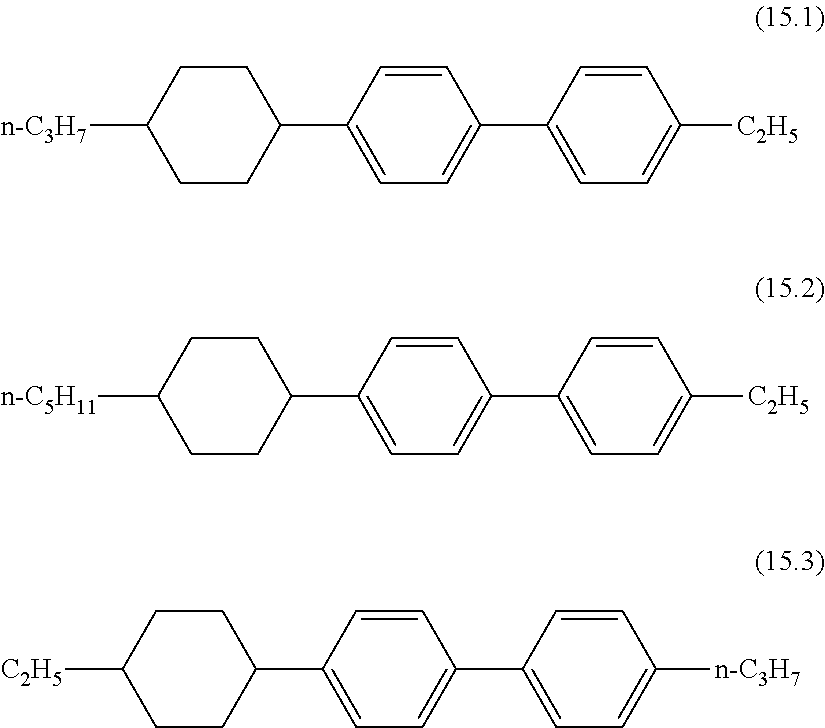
C1CC([n-C3H7])CCC1C1=CC=C(C2=CC=C([C2H5])C=C2)C=C1.C1CC([n-C5H11])CCC1C1=CC=C(C2=CC=C([C2H5])C=C2)C=C1.C1CC([C2H5])CCC1C1=CC=C(C2=CC=C([n-C3H7])C=C2)C=C1
